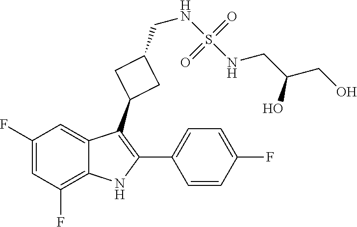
N(S(NCC(O)CO)(=O)=O)CC1CC(C2=C(C3=CC=C(F)C=C3)NC3=C(F)C=C(F)C=C23)C1
